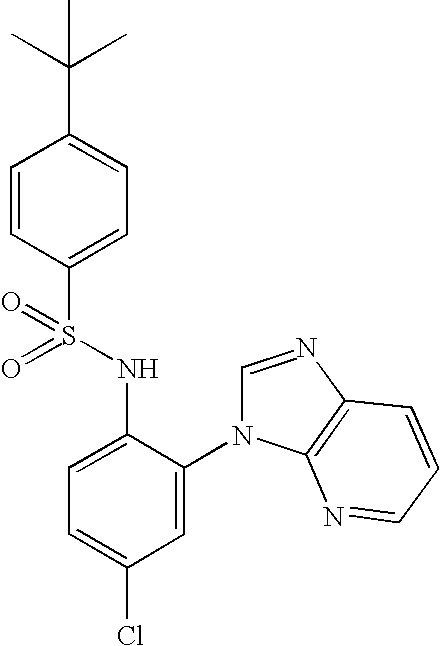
C1=CC(S(NC2=CC=C(Cl)C=C2N2C=NC3=C2N=CC=C3)(=O)=O)=CC=C1C(C)(C)C
